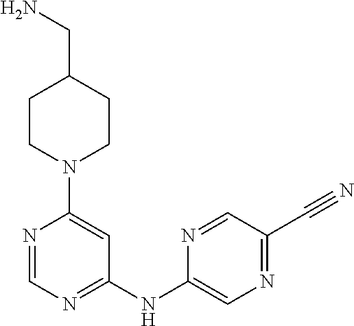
N1=CN=C(NC2=CN=C(C#N)C=N2)C=C1N1CCC(CN)CC1
